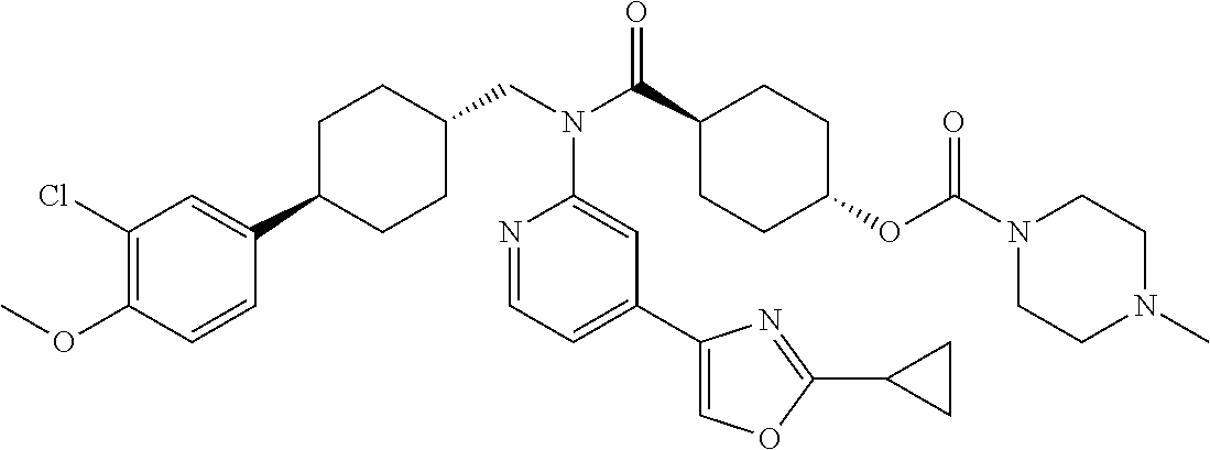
C1(Cl)=C(OC)C=CC(C2CCC(CN(C3=CC(C4=COC(C5CC5)=N4)=CC=N3)C(=O)C3CCC(OC(=O)N4CCN(C)CC4)CC3)CC2)=C1
